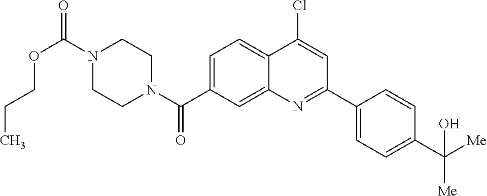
N1(C(OCCC)=O)CCN(C(=O)C2=CC=C3C(=C2)N=C(C2=CC=C(C([Me])(O)[Me])C=C2)C=C3Cl)CC1
